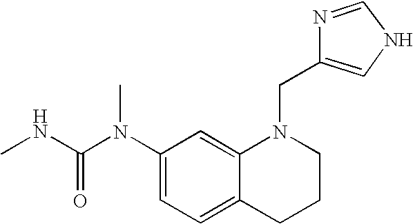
C1(N(C(NC)=O)C)=CC=C2C(=C1)N(CC1=CNC=N1)CCC2
